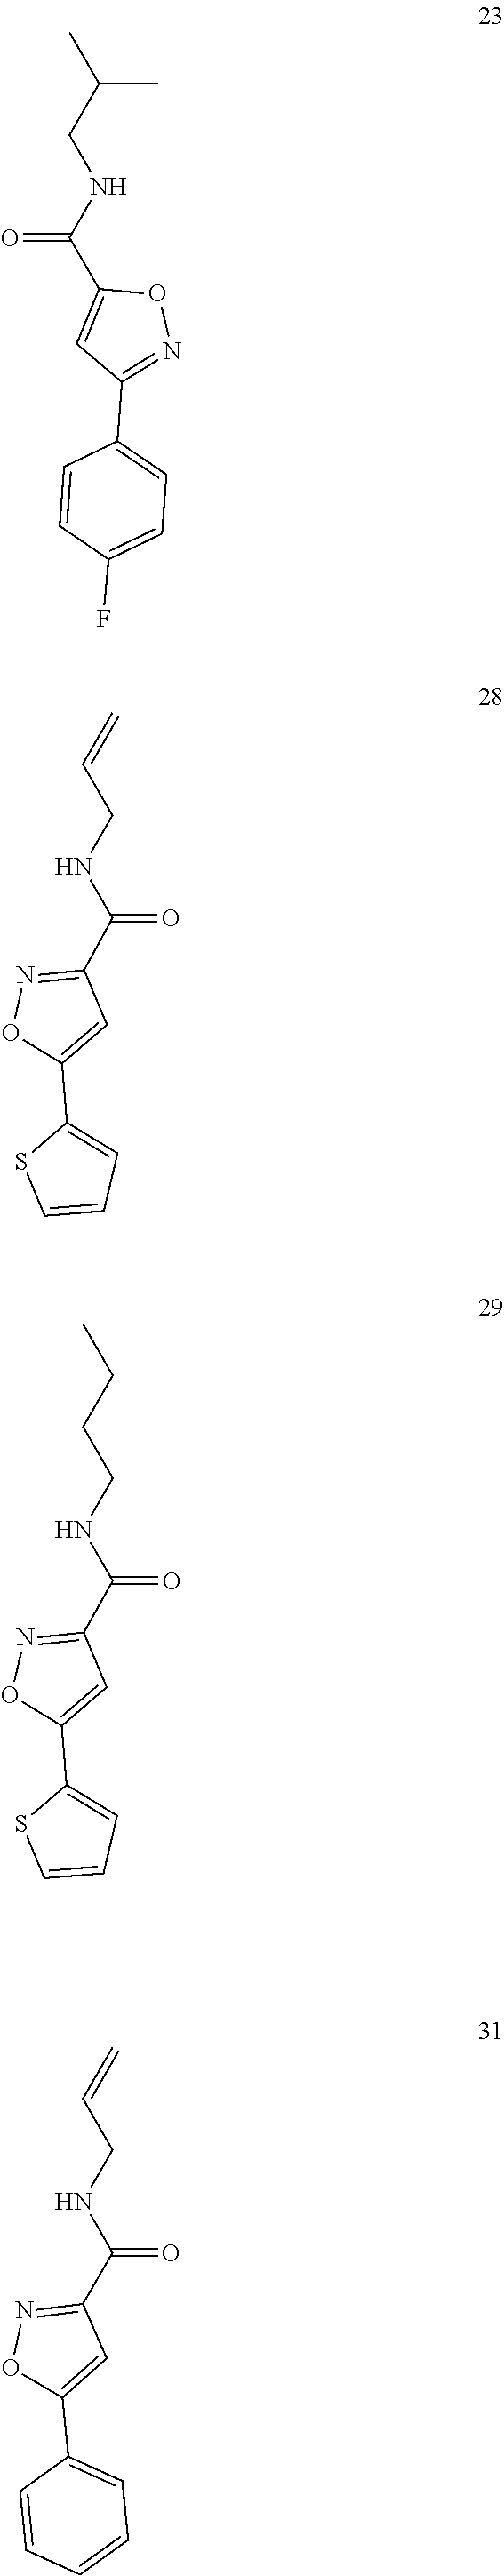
C1=CC(F)=CC=C1C1=NOC(C(NCC(C)C)=O)=C1.C1(C2=CC(C(=O)NCC=C)=NO2)=CC=CS1.C(NCCCC)(=O)C1=NOC(C2=CC=CS2)=C1.C1=CC=CC=C1C1=CC(C(NCC=C)=O)=NO1
